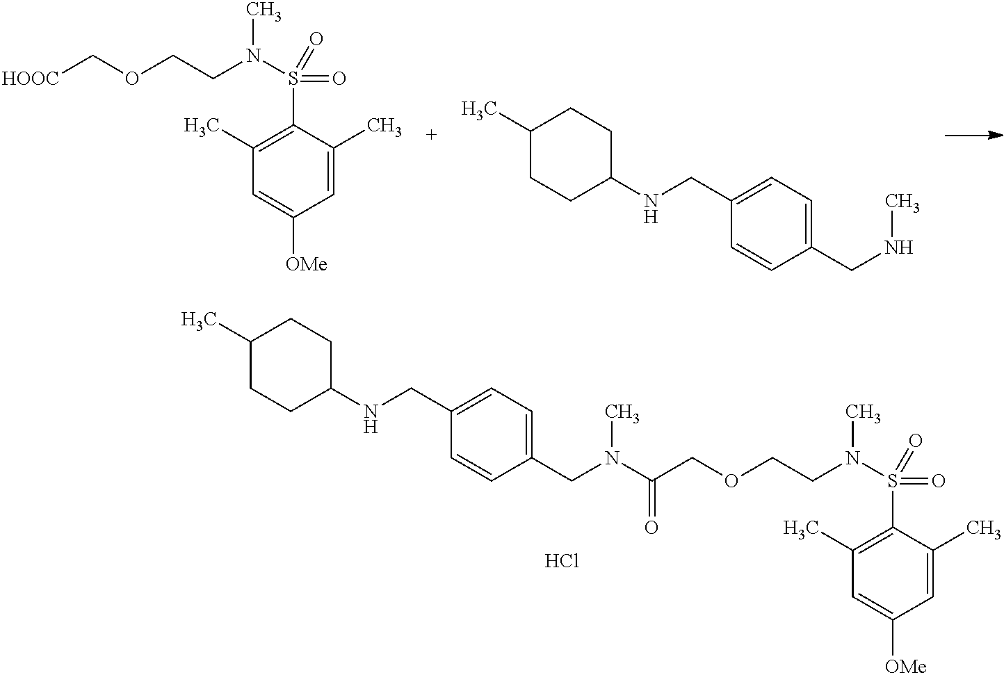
C1(C)=C(S(N(C)CCOCC(N(CC2=CC=C(CNC3CCC(C)CC3)C=C2)C)=O)(=O)=O)C(C)=CC([OMe])=C1.Cl.C1(C)=C(S(N(C)CCOC[HOOC])(=O)=O)C(C)=CC([OMe])=C1.C1(C)CCC(NCC2=CC=C(CNC)C=C2)CC1
